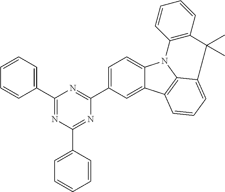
C1(C2=NC(C3=CC=CC=C3)=NC(C3=CC=C4C(=C3)C3=C5N4C4=C(C=CC=C4)C(C)(C)C5=CC=C3)=N2)=CC=CC=C1
